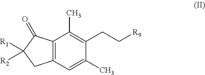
C12=C(C=C(C)C(CC[R9])=C1C)CC([R1])([R2])C2=O
